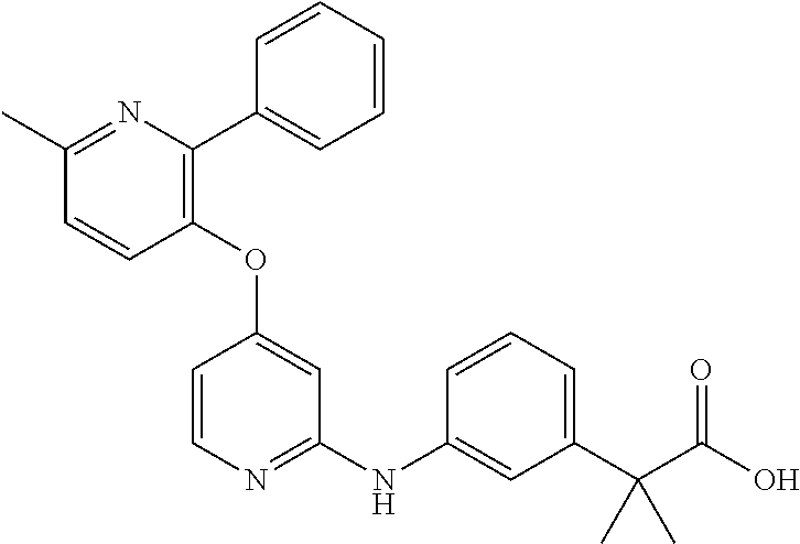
C1=CC(OC2=CC(NC3=CC(C(C(=O)O)(C)C)=CC=C3)=NC=C2)=C(C2=CC=CC=C2)N=C1C
